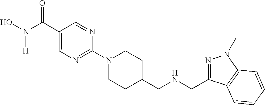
C1(C(N(O)[H])=O)=CN=C(N2CCC(CNCC3=NN(C)C4=C3C=CC=C4)CC2)N=C1
